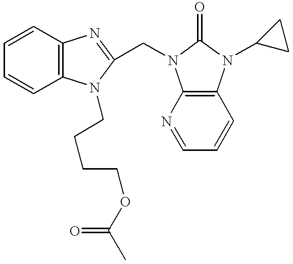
C1=CC2=C(C=C1)N(CCCCOC(C)=O)C(CN1C3=C(C=CC=N3)N(C3CC3)C1=O)=N2
